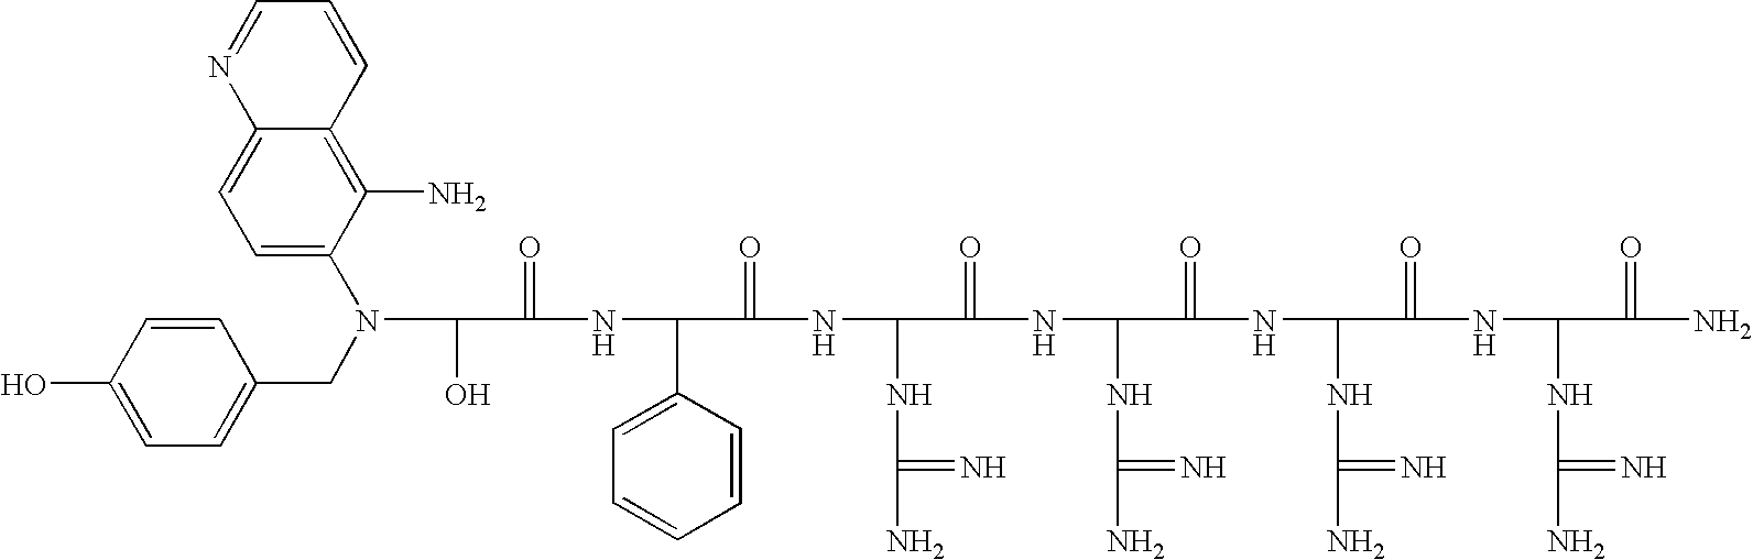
OC(C(=O)NC(C1=CC=CC=C1)C(=O)NC(NC(N)=N)C(=O)NC(NC(N)=N)C(=O)NC(NC(N)=N)C(=O)NC(NC(N)=N)C(=O)N)N(CC1=CC=C(O)C=C1)C1=CC=C2C(=C1N)C=CC=N2
